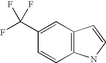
C1=CC2=C(C=C1C(F)(F)F)C=CN2
